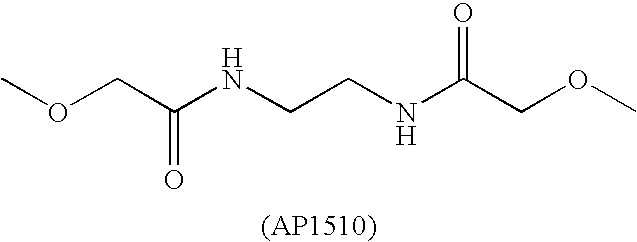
COCC(NCCNC(COC)=O)=O
